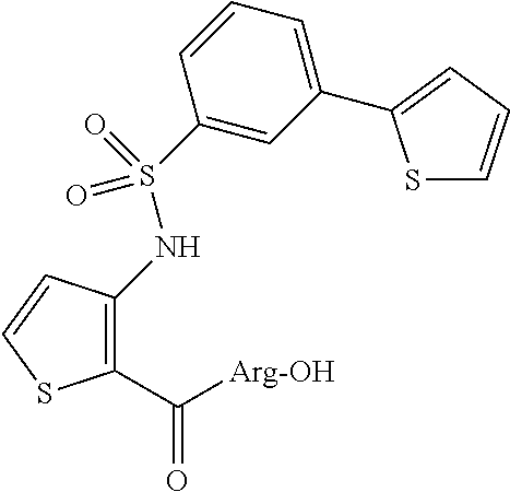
C1(C([Arg-OH])=O)=C(NS(=O)(=O)C2=CC(C3=CC=CS3)=CC=C2)C=CS1
